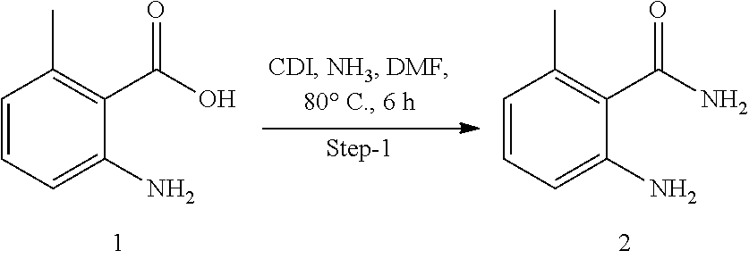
C1=CC=C(N)C(C(O)=O)=C1C.C1=CC=C(N)C(C(N)=O)=C1C
